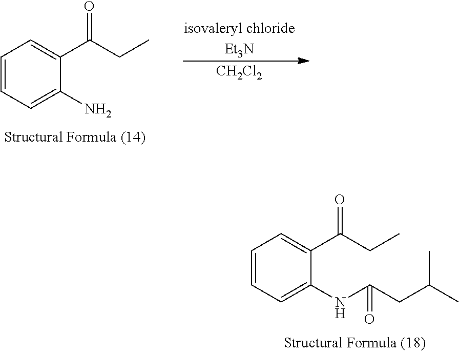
[CH2Cl2].C1=CC=C(N)C(C(CC)=O)=C1.C1=CC=C(NC(CC(C)C)=O)C(C(CC)=O)=C1
